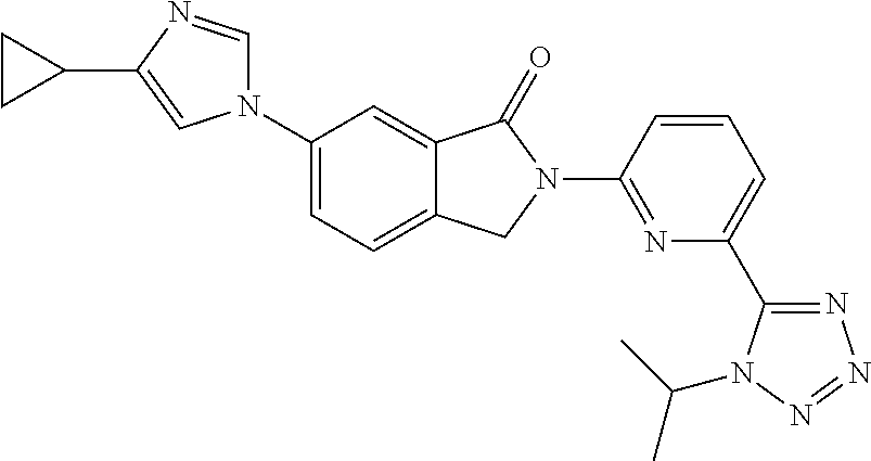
N1(C2=CC=C3C(=C2)C(=O)N(C2=NC(C4=NN=NN4C(C)C)=CC=C2)C3)C=NC(C2CC2)=C1
